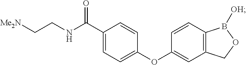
C(CNC(C1=CC=C(OC2=CC3=C(C=C2)B([OH])OC3)C=C1)=O)[Me2N]
